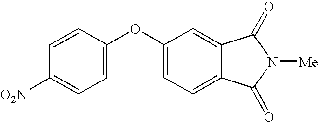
C1=CC(OC2=CC=C3C(=C2)C(=O)N([Me])C3=O)=CC=C1[O2N]
